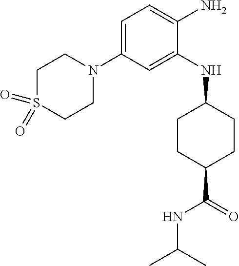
C1=C(N2CCS(=O)(=O)CC2)C=C(NC2CCC(C(=O)NC(C)C)CC2)C(N)=C1
